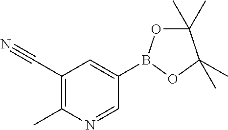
C1(C#N)=C(C)N=CC(B2OC(C)(C)C(C)(C)O2)=C1
